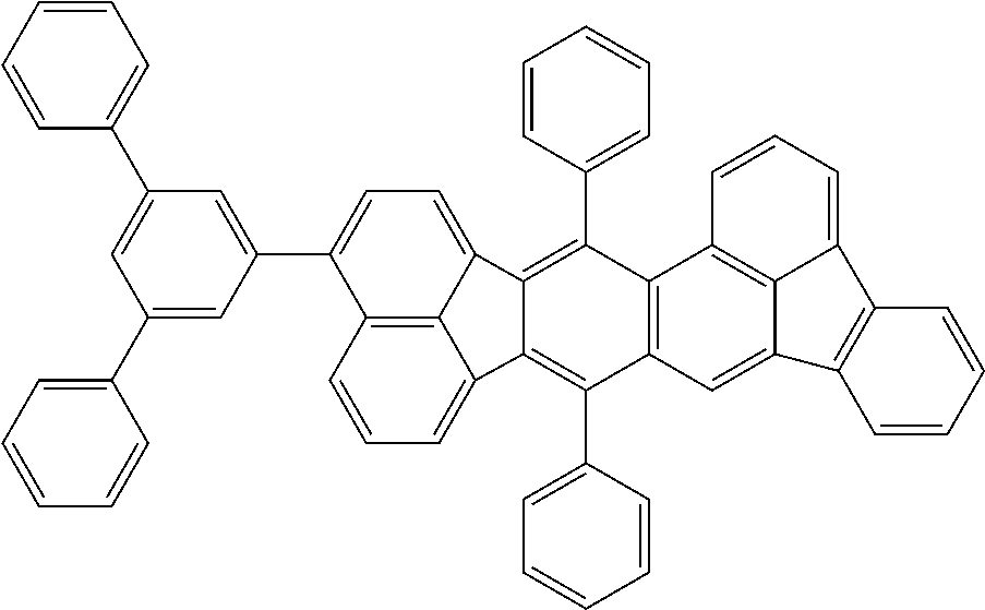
C1=CC=C2C3=C1C(C1=CC(C4=CC=CC=C4)=CC(C4=CC=CC=C4)=C1)=CC=C3C1=C(C3=CC=CC=C3)C3=C(C(C4=CC=CC=C4)=C21)C=C1C2=C3C=CC=C2C2=C1C=CC=C2
